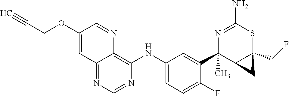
C12=NC=NC(NC3=CC=C(F)C(C4(C)C5C(CF)(SC(N)=N4)C5)=C3)=C1N=CC(OCC#C)=C2
